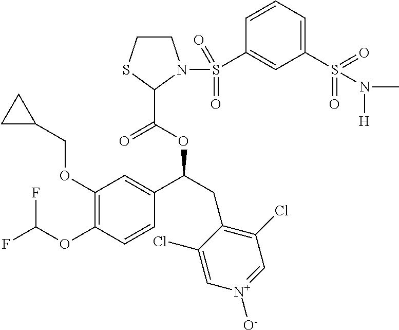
C1(OCC2CC2)=C(OC(F)F)C=CC(C(CC2=C(Cl)C=[N+]([O-])C=C2Cl)OC(=O)C2SCCN2S(C2=CC(S(N(C)[H])(=O)=O)=CC=C2)(=O)=O)=C1
